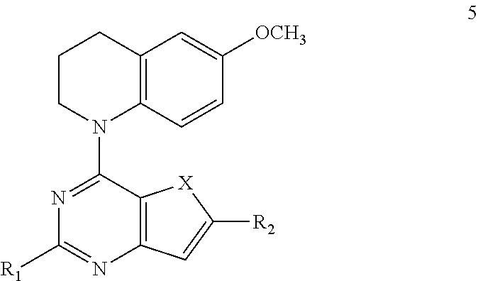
N1(C2=NC([R1])=NC3=C2[X]C([R2])=C3)C2=C(CCC1)C=C([OCH3])C=C2
